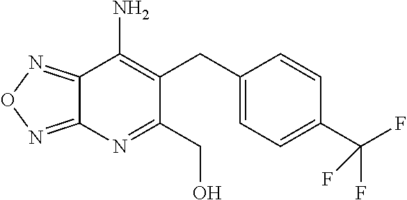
C1(CC2=C(N)C3=NON=C3N=C2CO)=CC=C(C(F)(F)F)C=C1
